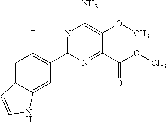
N1=C(C2=C(F)C=C3C(=C2)NC=C3)N=C(C(OC)=O)C(OC)=C1N
